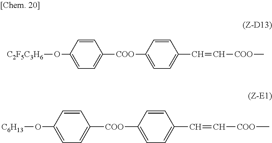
C1=CC(O[C2F5C3H6])=CC=C1[COO]C1=CC=C(C=C[COO]C)C=C1.C1=CC(O[C6H13])=CC=C1[COO]C1=CC=C(C=C[COO]C)C=C1
